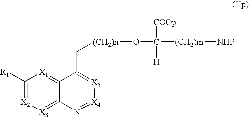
C1([R1])=[X2][X3]=C2C(=[X1]1)C(C[(CH2)n]OC([(CH2)m][NHP])([COOp])[H])=[X5][X4]=N2
